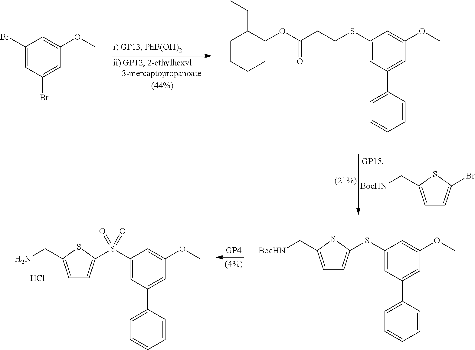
C1=C(C[BocHN])SC(Br)=C1.C1(Br)=CC(Br)=CC(OC)=C1.C1(SCCC(=O)OCC(CCCC)CC)=CC(C2=CC=CC=C2)=CC(OC)=C1.S(C1=CC(C2=CC=CC=C2)=CC(OC)=C1)(C1=CC=C(CN)S1)(=O)=O.Cl.S(C1=CC(C2=CC=CC=C2)=CC(OC)=C1)C1=CC=C(C[BocHN])S1
